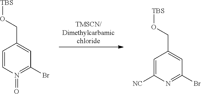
C1=C([NC])N=C(Br)C=C1CO[TBS].C1=CN(=O)=C(Br)C=C1CO[TBS].[TMSCN/Dimethylcarbamicchloride]
